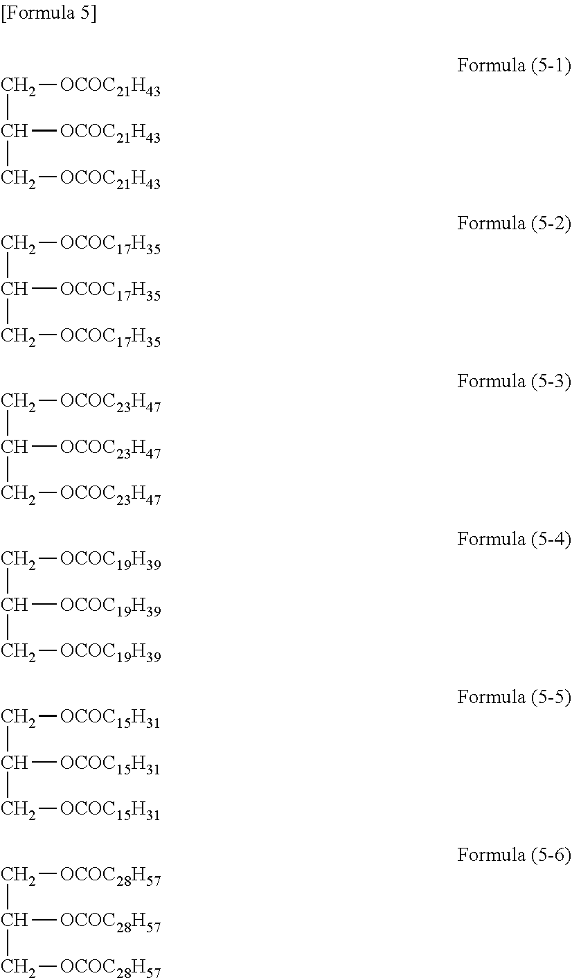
C(C(C[OCOC21H43])[OCOC21H43])[OCOC21H43].C(C(C[OCOC17H35])[OCOC17H35])[OCOC17H35].C(C(C[OCOC23H47])[OCOC23H47])[OCOC23H47].C(C(C[OCOC19H39])[OCOC19H39])[OCOC19H39].C(C(C[OCOC15H31])[OCOC15H31])[OCOC15H31].C(C(C[OCOC28H57])[OCOC28H57])[OCOC28H57]
